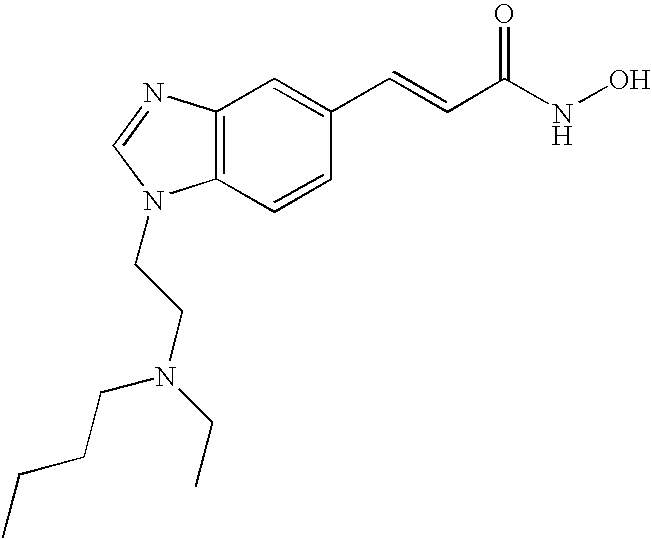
C12=C(C=CC(C=CC(NO)=O)=C1)N(CCN(CC)CCCC)C=N2
